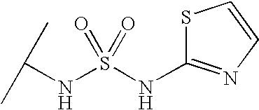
S(NC(C)C)(=O)(=O)NC1=NC=CS1
